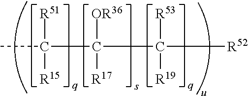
CC([R15])([R51])C([R17])([OR36])C([R19])([R53])[R52]
